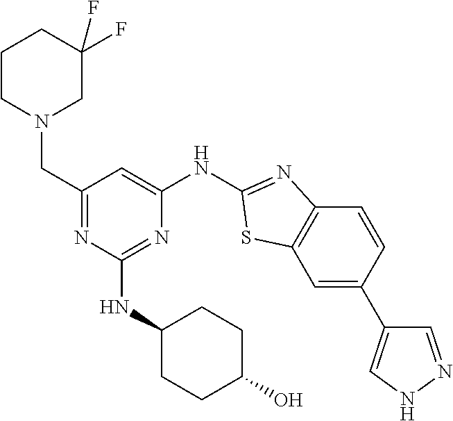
C1=C(C2=CNN=C2)C=CC2=C1SC(NC1=CC(CN3CC(F)(F)CCC3)=NC(NC3CCC(O)CC3)=N1)=N2
